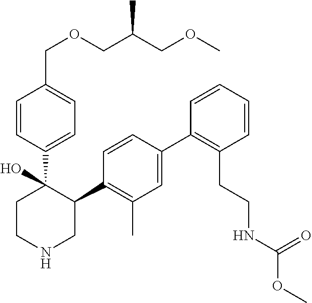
C1(C2=C(C)C=C(C3=C(CCNC(OC)=O)C=CC=C3)C=C2)C(C2=CC=C(COCC(COC)C)C=C2)(O)CCNC1
